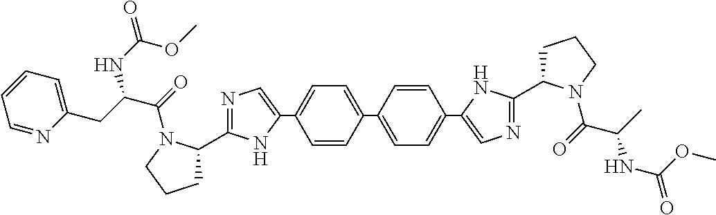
C1=CC(C2=CC=C(C3=CN=C(C4CCCN4C(C(NC(OC)=O)C)=O)N3)C=C2)=CC=C1C1=CN=C(C2CCCN2C(=O)C(NC(=O)OC)CC2=CC=CC=N2)N1
